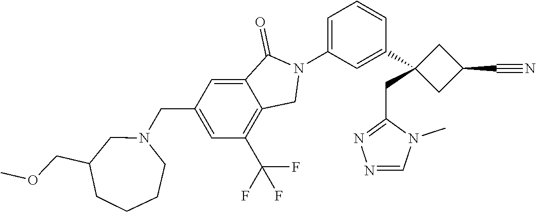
N1(C2=CC=CC(C3(CC4=NN=CN4C)CC(C#N)C3)=C2)C(=O)C2=CC(CN3CC(COC)CCCC3)=CC(C(F)(F)F)=C2C1
